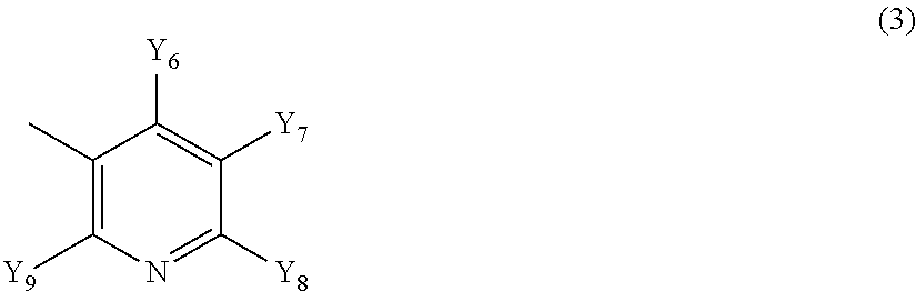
C1(C)=C([Y9])N=C([Y8])C([Y7])=C1[Y6]
